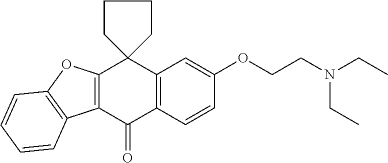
C12=C(C3(C4=C(C1=O)C=CC(OCCN(CC)CC)=C4)CCCC3)OC1=C2C=CC=C1
